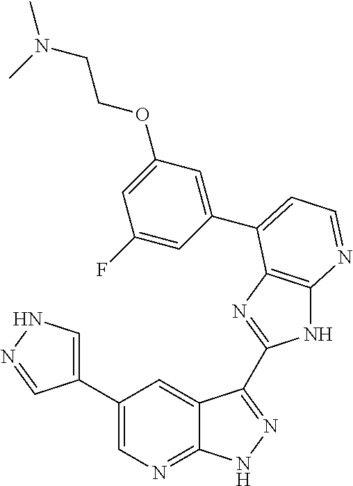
C1(C2=CNN=C2)=CN=C2C(=C1)C(C1=NC3=C(N1)N=CC=C3C1=CC(OCCN(C)C)=CC(F)=C1)=NN2
